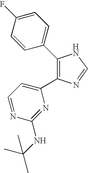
C1(C2=CC=C(F)C=C2)=C(C2=CC=NC(NC(C)(C)C)=N2)N=CN1
